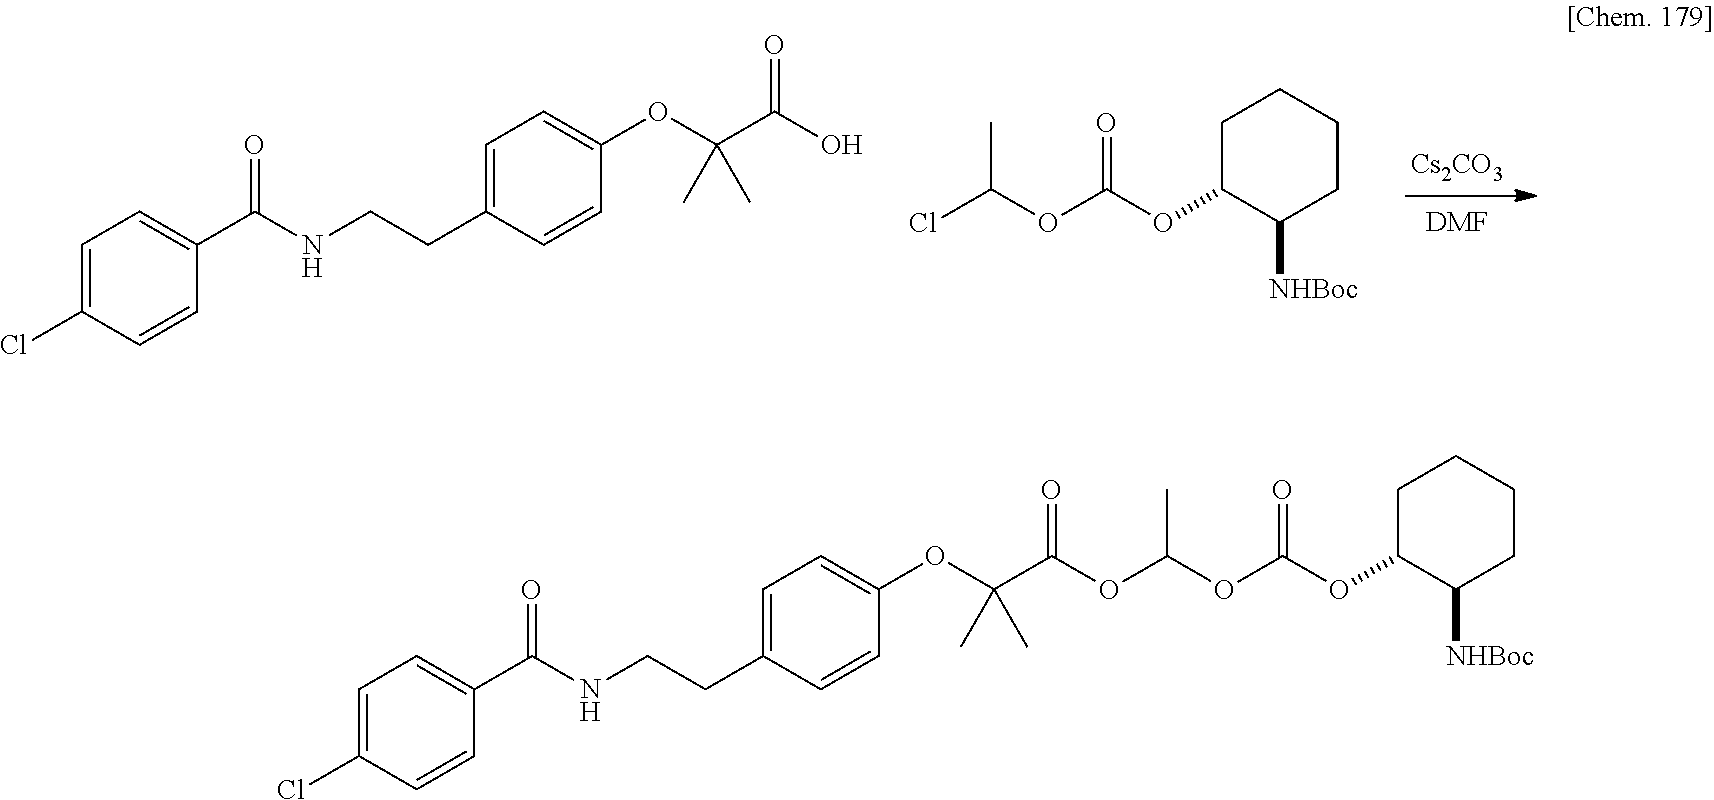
[Cs2CO3].[DMF].C1=CC(CCNC(C2=CC=C(Cl)C=C2)=O)=CC=C1OC(C)(C)C(=O)O.C1C(OC(OC(C)Cl)=O)C([NHBoc])CCC1.C1C(OC(OC(OC(C(OC2=CC=C(CCNC(C3=CC=C(Cl)C=C3)=O)C=C2)(C)C)=O)C)=O)C([NHBoc])CCC1
